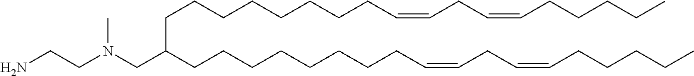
NCCN(C)CC(CCCCCCCCC=CCC=CCCCCC)CCCCCCCCC=CCC=CCCCCC
